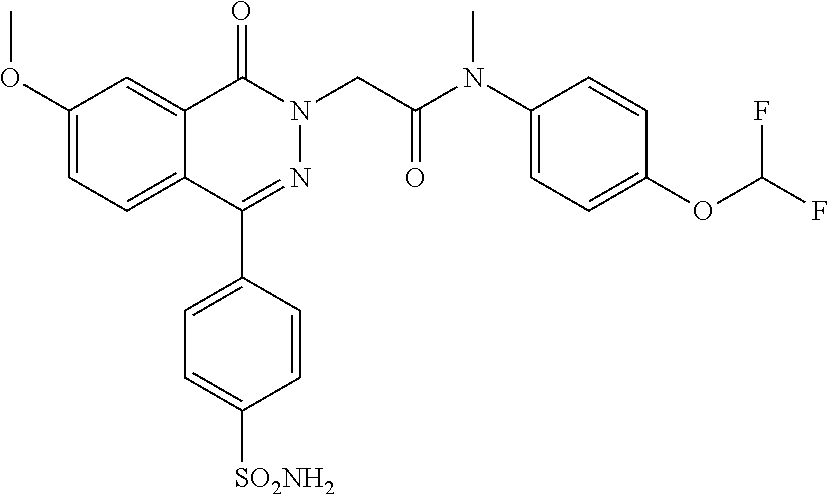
C1(OC)=CC=C2C(=C1)C(=O)N(CC(N(C1=CC=C(OC(F)F)C=C1)C)=O)N=C2C1=CC=C([SO2NH2])C=C1
